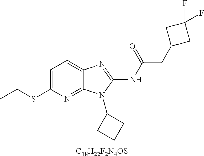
[C18H22F2N4OS].C1=C(SCC)N=C2C(=C1)N=C(NC(CC1CC(F)(F)C1)=O)N2C1CCC1
